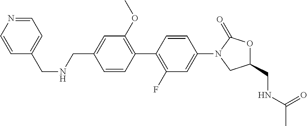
C1(CNC(=O)C)OC(=O)N(C2=CC(F)=C(C3=C(OC)C=C(CNCC4=CC=NC=C4)C=C3)C=C2)C1
